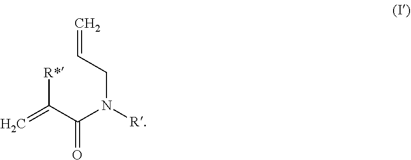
C=C(C(N([R])CC=C)=O)[R*]
